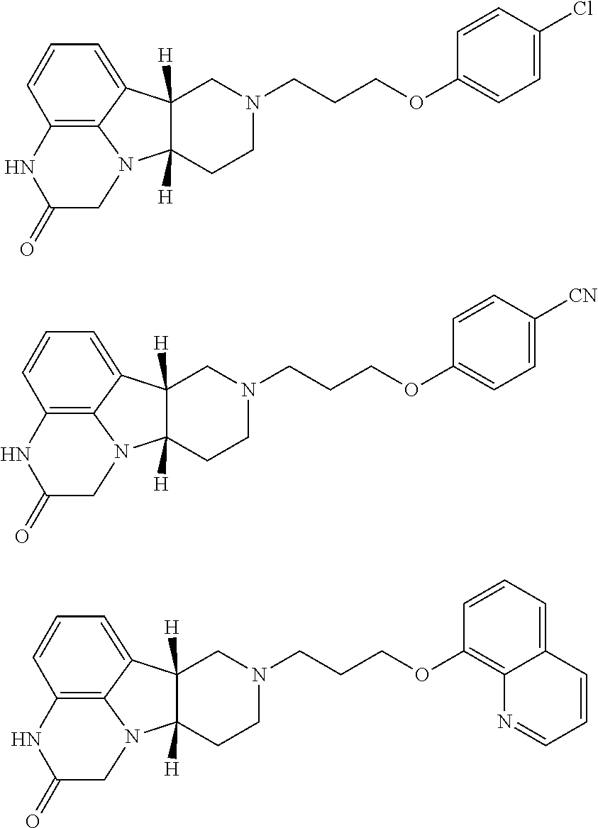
C12([H])C([H])(CCN(CCCOC3=CC=C(Cl)C=C3)C1)N1C3=C(NC(=O)C1)C=CC=C23.C12([H])C([H])(CCN(CCCOC3=CC=C([CN])C=C3)C1)N1C3=C(NC(=O)C1)C=CC=C23.C12([H])C([H])(CCN(CCCOC3=C4C(=CC=C3)C=CC=N4)C1)N1C3=C(NC(=O)C1)C=CC=C23
